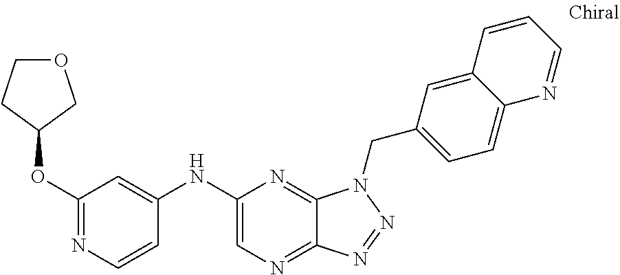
C1(NC2=CC(OC3COCC3)=NC=C2)=CN=C2C(=N1)N(CC1=CC=C3C(=C1)C=CC=N3)N=N2
